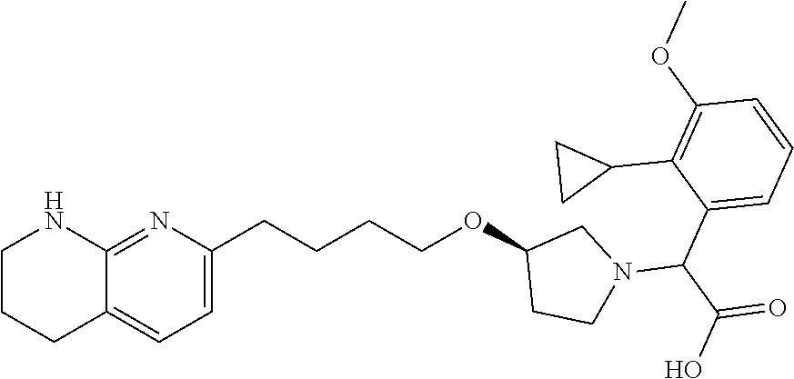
C12=NC(CCCCOC3CCN(C(C4=CC=CC(OC)=C4C4CC4)C(=O)O)C3)=CC=C1CCCN2
